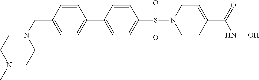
C1=C(C2=CC=C(CN3CCN(C)CC3)C=C2)C=CC(S(=O)(=O)N2CCC(C(=O)NO)=CC2)=C1
